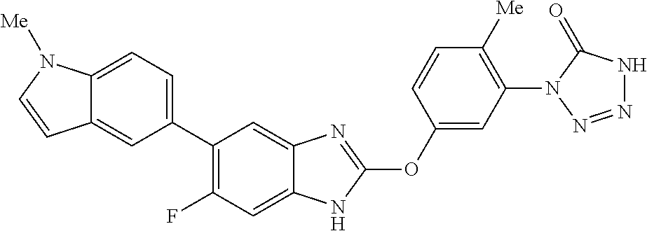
C1(C2=C(F)C=C3C(=C2)N=C(OC2=CC(N4N=NNC4=O)=C([Me])C=C2)N3)=CC=C2C(=C1)C=CN2[Me]
